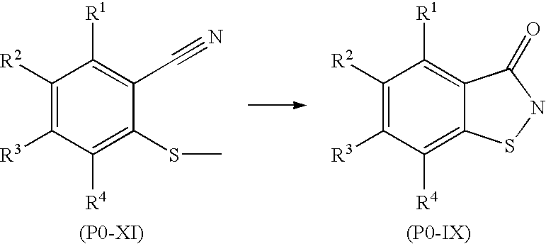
C1([R2])=C([R3])C([R4])=C2C(=C1[R1])C(=O)NS2.[(P0-IX)].S(C1=C([R4])C([R3])=C([R2])C([R1])=C1C#N)C
